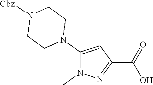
C1(N2CCN([Cbz])CC2)=CC(C(O)=O)=NN1C
